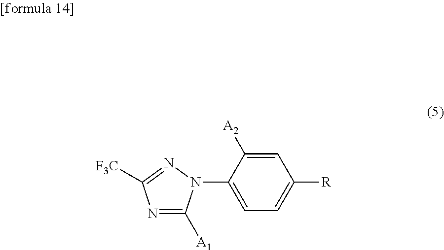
C1(N2C([A1])=NC([F3C])=N2)=CC=C([R])C=C1[A2]
